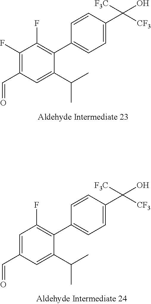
C1(C(C)C)=CC(C=O)=C(F)C(F)=C1C1=CC=C(C([CF3])(O)[F3C])C=C1.C1(C(C)C)=CC(C=O)=CC(F)=C1C1=CC=C(C([CF3])(O)[F3C])C=C1
